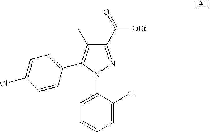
C1(C(=O)[OEt])=NN(C2=CC=CC=C2Cl)C(C2=CC=C(Cl)C=C2)=C1C
